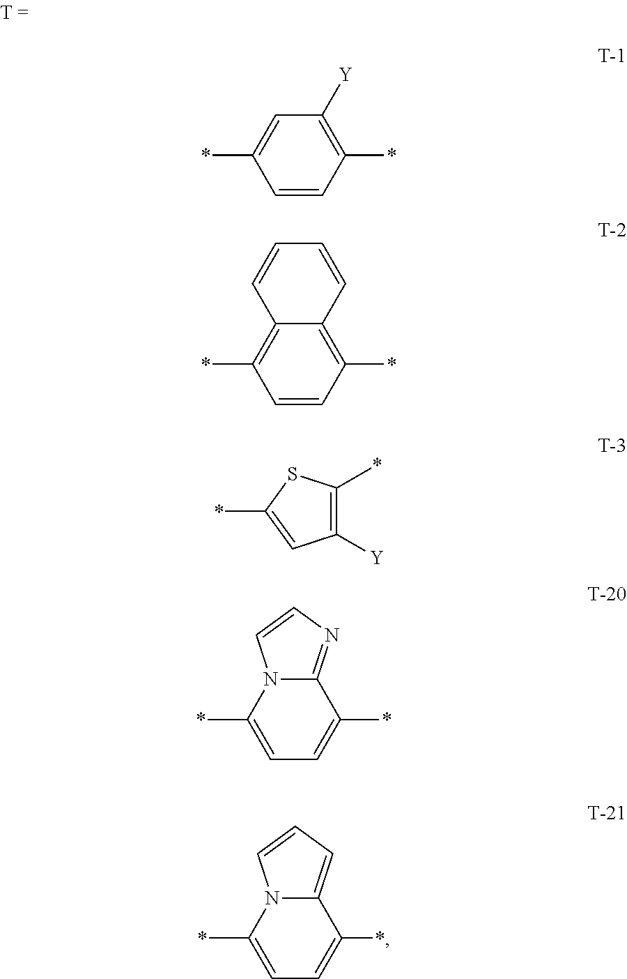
C1=CC(*)=C([Y])C=C1*.C1=CC(*)=C2C(=C1*)C=CC=C2.C1([Y])=C(*)SC(*)=C1.C1=C(*)C2=NC=CN2C(*)=C1.C1=C(*)C2=CC=CN2C(*)=C1
